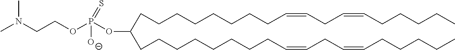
C(CCCCCCC=CCC=CCCCCC)CC(CCCCCCCCC=CCC=CCCCCC)OP(OCCN(C)C)([O-])=S
